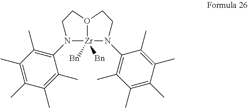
N1(C2=C(C)C(C)=C(C)C(C)=C2C)[Zr]2([Bn])([Bn])N(C3=C(C)C(C)=C(C)C(C)=C3C)CCO2CC1
